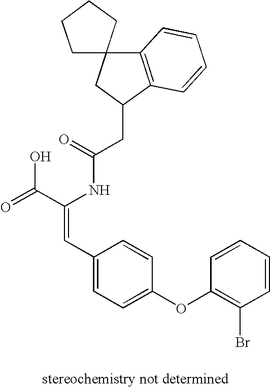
C(=O)(NC(C(=O)O)=CC1=CC=C(OC2=C(Br)C=CC=C2)C=C1)CC1C2=C(C3(C1)CCCC3)C=CC=C2
